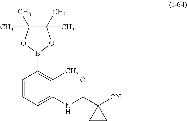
C1=CC=C(NC(C2([CN])CC2)=O)C(C)=C1B1OC(C)(C)C(C)(C)O1
